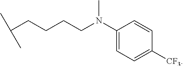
C(CCCC(C)C)N(C)C1=CC=C([CF3])C=C1
